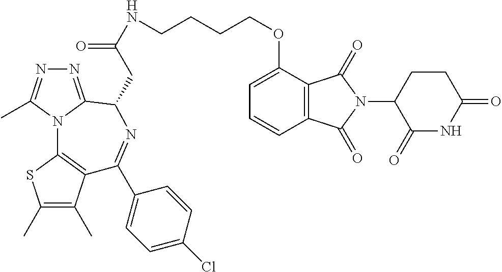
C1(C)=C(C)C2=C(S1)N1C(=NN=C1C)C(CC(=O)NCCCCOC1=CC=CC3=C1C(=O)N(C1C(=O)NC(=O)CC1)C3=O)N=C2C1=CC=C(Cl)C=C1
